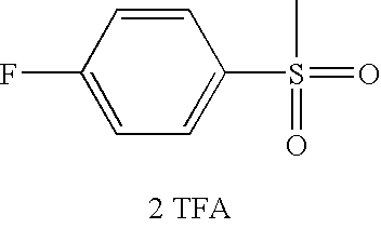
FC1=CC=C(S(=O)(C)=O)C=C1.[2 TFA]
